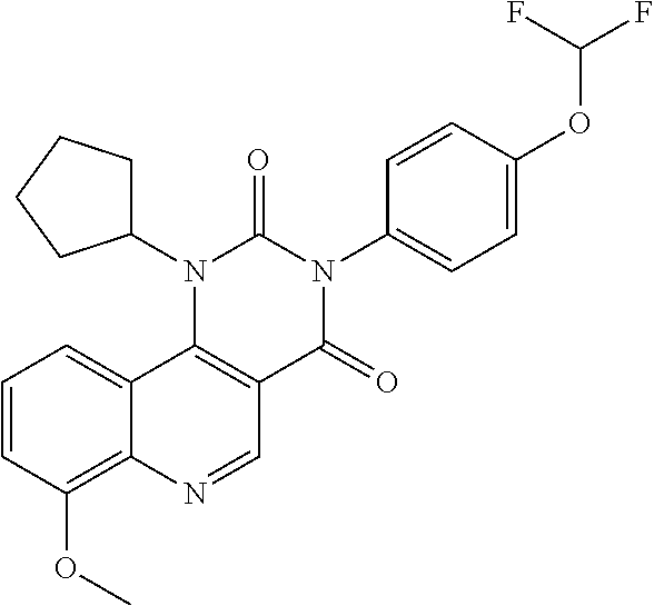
C1=CC(OC)=C2C(=C1)C1=C(C=N2)C(=O)N(C2=CC=C(OC(F)F)C=C2)C(=O)N1C1CCCC1
